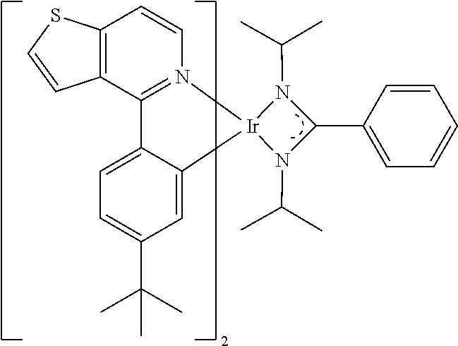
C12=C(C3=N(C=C1)[Ir]1(C4=CC(C(C)(C)C)=CC=C34)N(C(C)C)C(C3=CC=CC=C3)N1C(C)C)C=CS2
